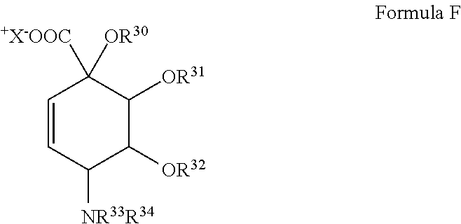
C1=CC([NR33R34])C([OR32])C([OR31])C1([OR30])[+X-OOC]
